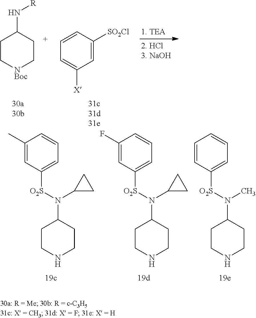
C1C[NBoc]CCC1N[R].C1=CC([SO2Cl])=CC([X])=C1.C1(C)=CC([O2S]N(C2CCNCC2)C2CC2)=CC=C1.C1(F)=CC([O2S]N(C2CCNCC2)C2CC2)=CC=C1.C1=CC([O2S]N(C2CCNCC2)C)=CC=C1
